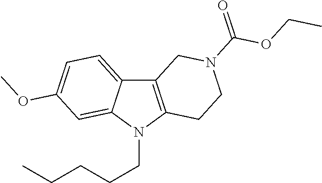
C12=C(N(CCCCC)C3=CC(OC)=CC=C13)CCN(C(=O)OCC)C2
